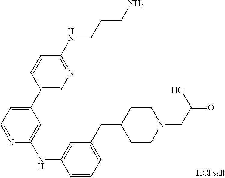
C1=CC=C(CC2CCN(CC(O)=O)CC2)C=C1NC1=CC(C2=CN=C(NCCCN)C=C2)=CC=N1
